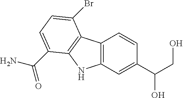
C12=C(C=C(C(CO)O)C=C1)NC1=C2C(Br)=CC=C1C(N)=O
